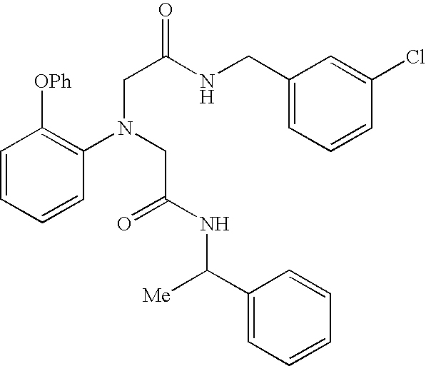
C1=CC=CC(N(CC(=O)NC(C2=CC=CC=C2)[Me])CC(NCC2=CC=CC(Cl)=C2)=O)=C1[OPh]
